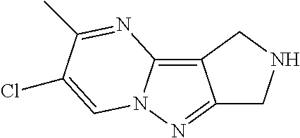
C12=C3N(N=C1CNC2)C=C(Cl)C(C)=N3
